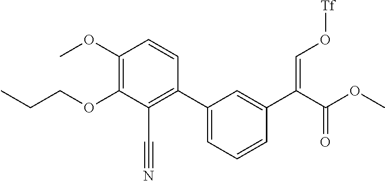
C1(OC)=C(OCCC)C(C#N)=C(C2=CC=CC(C(=CO[Tf])C(OC)=O)=C2)C=C1
